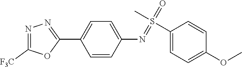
C1(C2=NN=C([F3C])O2)=CC=C(N=S(=O)(C)C2=CC=C(OC)C=C2)C=C1
